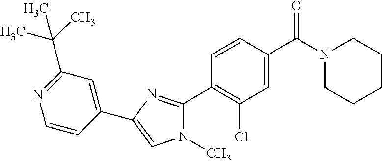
C1(C2=C(Cl)C=C(C(N3CCCCC3)=O)C=C2)=NC(C2=CC(C(C)(C)C)=NC=C2)=CN1C
